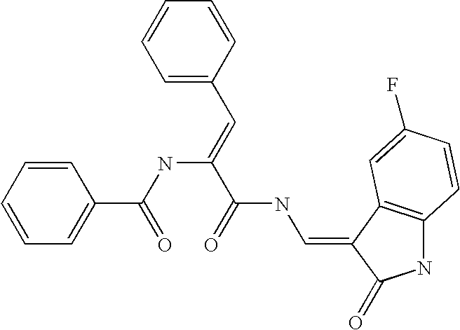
C1=CC=CC=C1C(NC(=CC1=CC=CC=C1)C(=O)NC=C1C(=O)NC2=C1C=C(F)C=C2)=O
